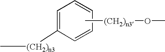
C1=C([(CH2)n3]C)C=CC=C1.C[(CH2)n3]OC
